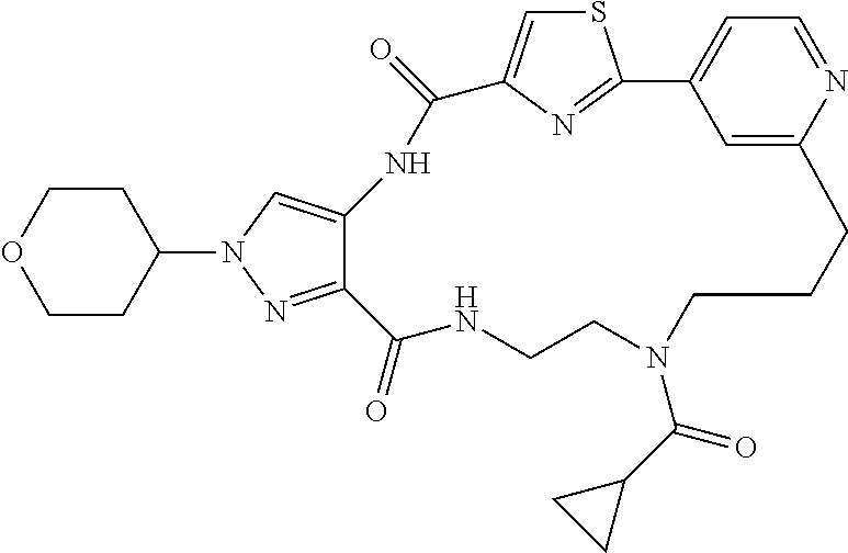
S1C=C2N=C1C1=CC=NC(=C1)CCCN(C(C1CC1)=O)CCNC(=O)C1=NN(C3CCOCC3)C=C1NC2=O
